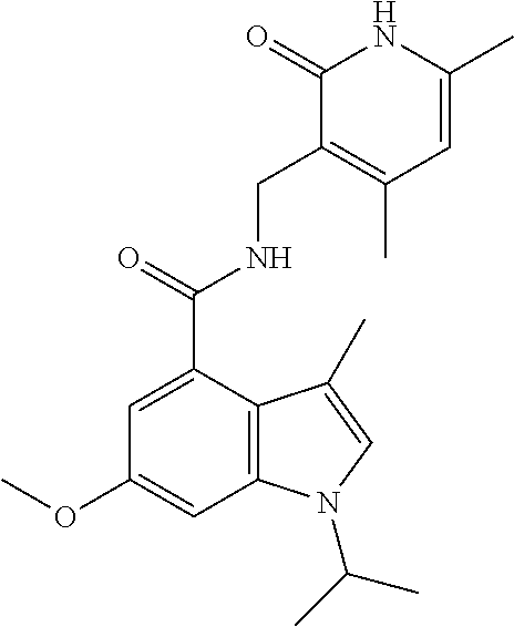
C1=C(C(NCC2=C(C)C=C(C)NC2=O)=O)C2=C(C=C1OC)N(C(C)C)C=C2C
